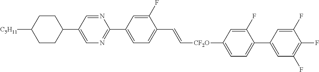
C1CC([C5H11])CCC1C1=CN=C(C2=CC=C(C=C[CF2O]C3=CC=C(C4=CC(F)=C(F)C(F)=C4)C(F)=C3)C(F)=C2)N=C1
